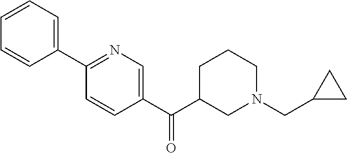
C1=CC=C(C2=NC=C(C(C3CN(CC4CC4)CCC3)=O)C=C2)C=C1
